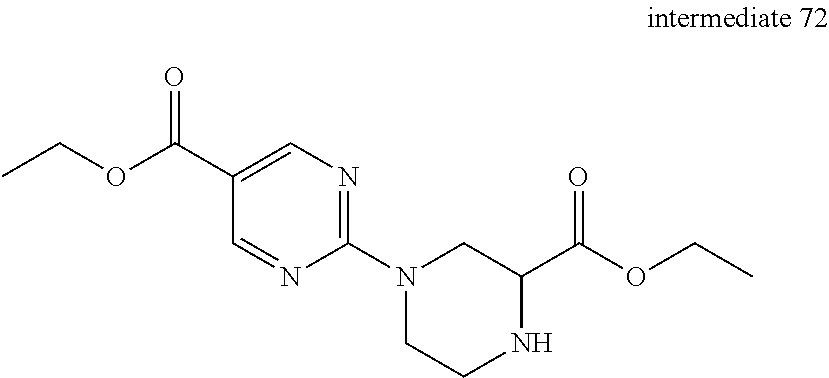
C1=NC(N2CCNC(C(OCC)=O)C2)=NC=C1C(OCC)=O
